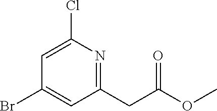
C1(CC(OC)=O)=NC(Cl)=CC(Br)=C1
